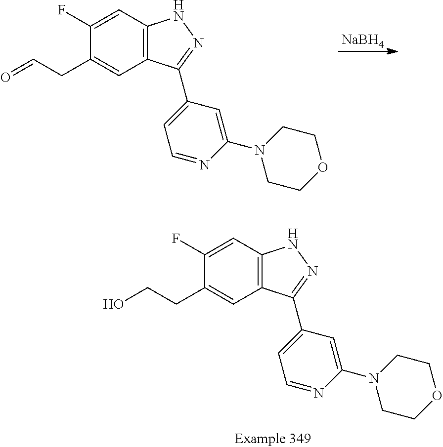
C1(F)=CC2=C(C=C1CCO)C(C1=CC=NC(N3CCOCC3)=C1)=NN2.[NaBH4].C1(F)=CC2=C(C=C1CC=O)C(C1=CC=NC(N3CCOCC3)=C1)=NN2
